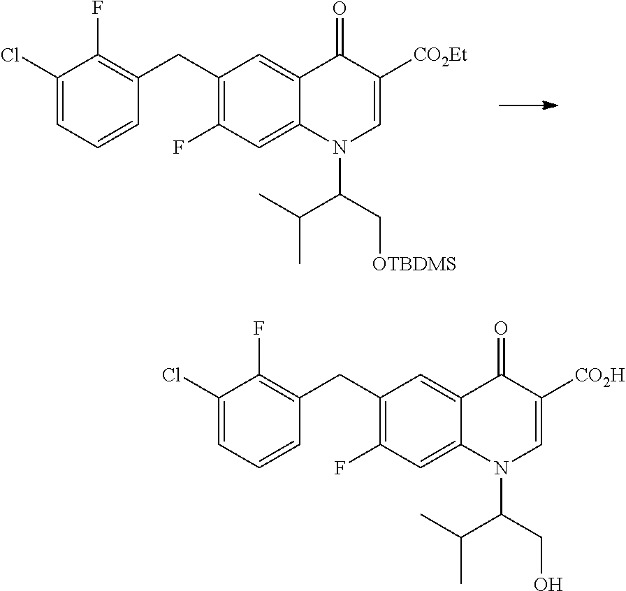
C1(CC2=C(F)C(Cl)=CC=C2)=C(F)C=C2C(=C1)C(=O)C([CO2Et])=CN2C(C[OTBDMS])C(C)C.C1(CC2=C(F)C(Cl)=CC=C2)=C(F)C=C2C(=C1)C(=O)C([CO2H])=CN2C(CO)C(C)C
